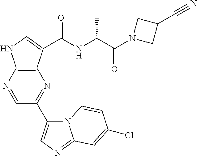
C12=C(C(C(NC(C(N3CC(C#N)C3)=O)C)=O)=CN1)N=C(C1=CN=C3N1C=CC(Cl)=C3)C=N2
